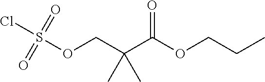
O(CC(C(OCCC)=O)(C)C)S(=O)(=O)Cl
